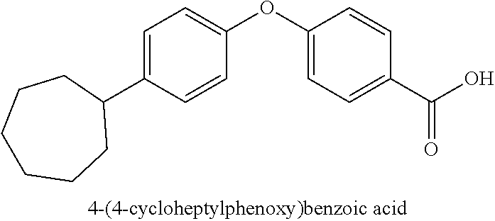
C1=C(C2CCCCCC2)C=CC(OC2=CC=C(C(O)=O)C=C2)=C1
